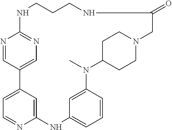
N1C2=NC=C(C=N2)C2=CC=NC(=C2)NC2=CC=CC(=C2)N(C)C2CCN(CC2)CC(=O)NCCC1
